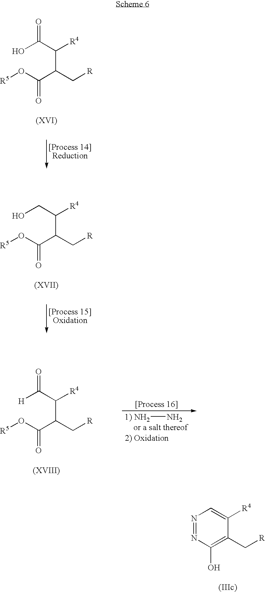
OC(C([R4])C(C(O[R5])=O)C[R])=O.OCC([R4])C(C(O[R5])=O)C[R].[1) NH2]N.[H]C(C([R4])C(C(O[R5])=O)C[R])=O.N1=NC(O)=C(C[R])C([R4])=C1
